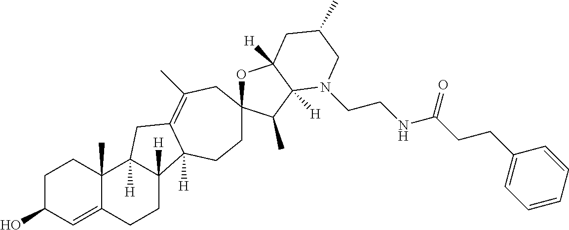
C1C(O)C=C2C(C)(C1)C1([H])C([H])(CC2)C2([H])C(=C(C)CC3(OC4([H])C([H])(C3C)N(CCNC(CCC3=CC=CC=C3)=O)CC(C)C4)CC2)C1
